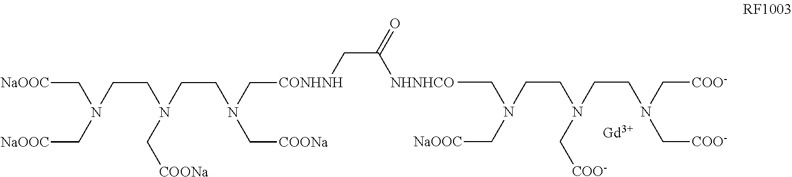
N(CC)(CCN(CCN(C[COO-])C[COO-])C[COO-])C[NaOOC].C([NaOOC])N(C[NaOOC])CCN(C[COONa])CCN(C[COONa])C[CONHNH]CC(=O)[NHNHCO].[Gd]
